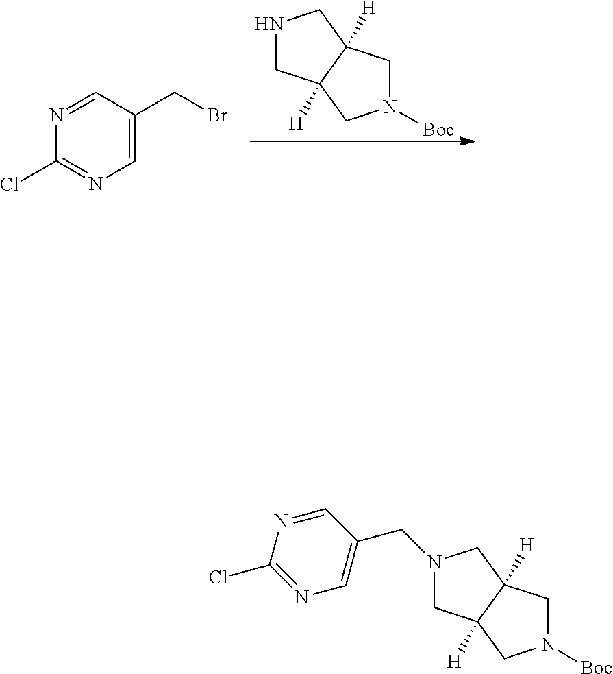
N1([Boc])CC2([H])C([H])(C1)CNC2.C1=C(CBr)C=NC(Cl)=N1.N1([Boc])CC2([H])C([H])(C1)CN(CC1=CN=C(Cl)N=C1)C2
